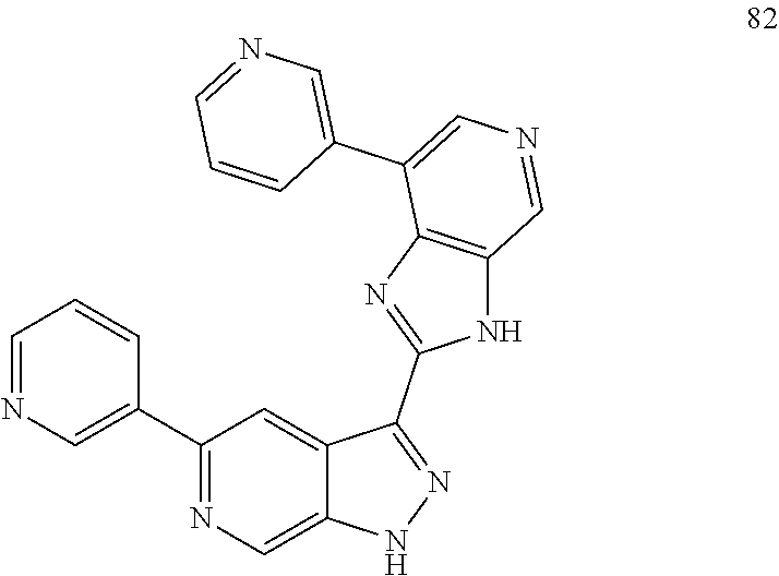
C1=NC=C(C2=NC=C3C(=C2)C(C2=NC4=C(N2)C=NC=C4C2=CN=CC=C2)=NN3)C=C1
